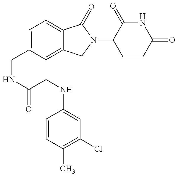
C(NC(=O)CNC1=CC(Cl)=C(C)C=C1)C1=CC=C2C(=C1)CN(C1CCC(=O)NC1=O)C2=O
